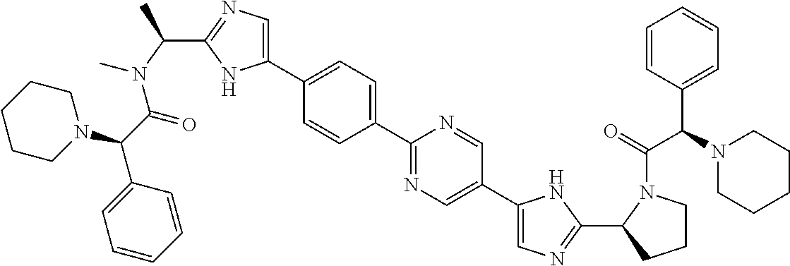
C1(C2=CC=C(C3=NC=C(C4=CN=C(C5CCCN5C(=O)C(C5=CC=CC=C5)N5CCCCC5)N4)C=N3)C=C2)=CN=C(C(C)N(C)C(C(C2=CC=CC=C2)N2CCCCC2)=O)N1
